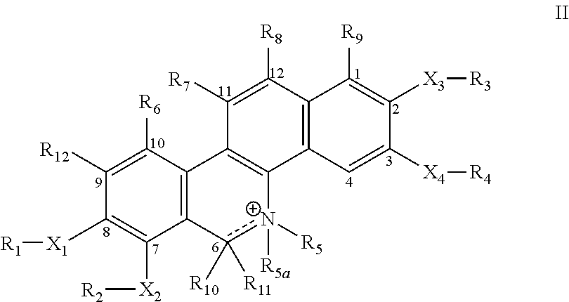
C12=C(C=C([X4][R4])C([X3][R3])=C1[R9])C1=C(C([R7])=C2[R8])C2=C(c([R11])([R10])[n+]1([R5])[R5a])C([X2][R2])=C([X1][R1])C([R12])=C2[R6]
